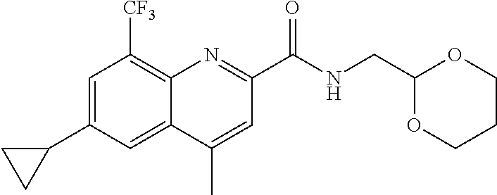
C1=C(C2CC2)C=C2C(=C1[CF3])N=C(C(NCC1OCCCO1)=O)C=C2C
